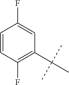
C1(C(C)(C)C)=C(F)C=CC(F)=C1
